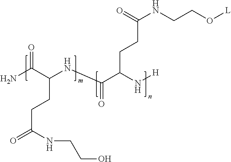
NC(C(CCC(=O)NCCO)NC(C(N[H])CCC(NCCO[L])=O)=O)=O
